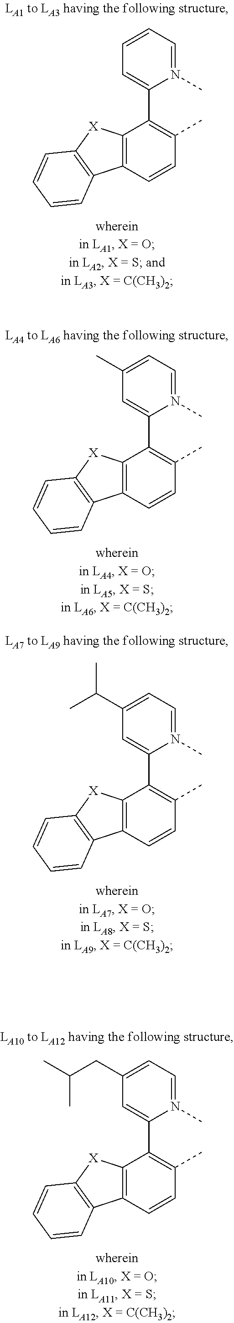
C12=C(C=CC(C)=C1C1=CC=CC=N1C)C1=C([X]2)C=CC=C1.C12=C(C=CC(C)=C1C1=CC(C)=CC=N1C)C1=C([X]2)C=CC=C1.C12=C(C=CC(C)=C1C1=CC(C(C)C)=CC=N1C)C1=C([X]2)C=CC=C1.C12=C(C=CC(C)=C1C1=CC(CC(C)C)=CC=N1C)C1=C([X]2)C=CC=C1
